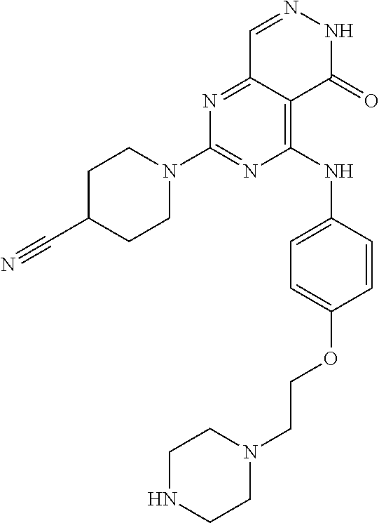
N1=C2C(=C(NC3=CC=C(OCCN4CCNCC4)C=C3)N=C1N1CCC(C#N)CC1)C(=O)NN=C2
